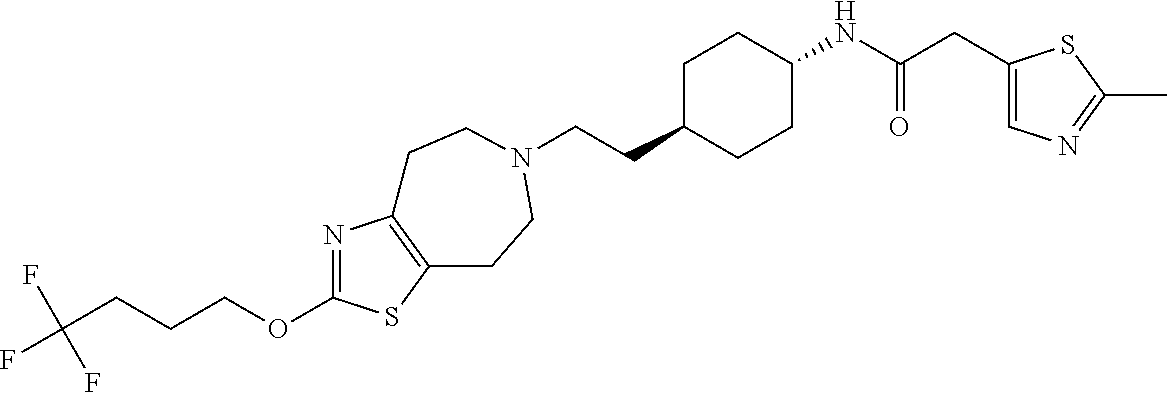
C(CC1CCC(NC(CC2=CN=C(C)S2)=O)CC1)N1CCC2=C(N=C(OCCCC(F)(F)F)S2)CC1
